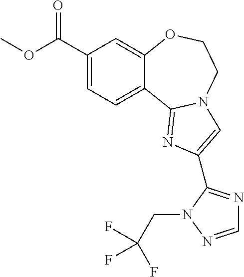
C1(C(OC)=O)=CC=C2C(=C1)OCCN1C2=NC(C2=NC=NN2CC(F)(F)F)=C1
